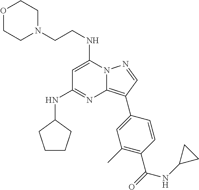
C(N1CCOCC1)CNC1=CC(NC2CCCC2)=NC2=C(C3=CC(C)=C(C(=O)NC4CC4)C=C3)C=NN12
